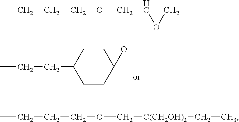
CCCC1CCC2C(C1)O2.CCCCOCC1OC1.CCCCOC[C(CH2OH)2]CC
